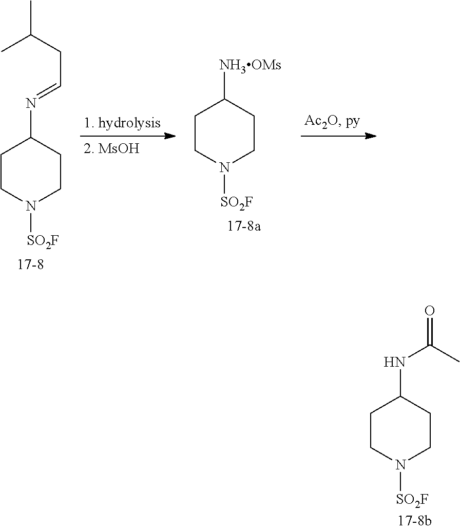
C1CN([SO2F])CCC1NC(C)=O.C1CN([SO2F])CCC1N=CCC(C)C.C1CN([SO2F])CCC1[NH3OMs]
